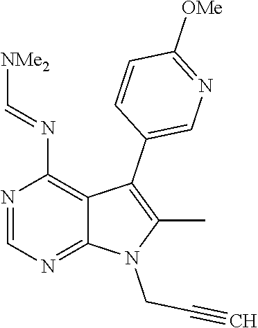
N1=CN=C2C(=C1N=C[NMe2])C(C1=CN=C([OMe])C=C1)=C(C)N2CC#C
